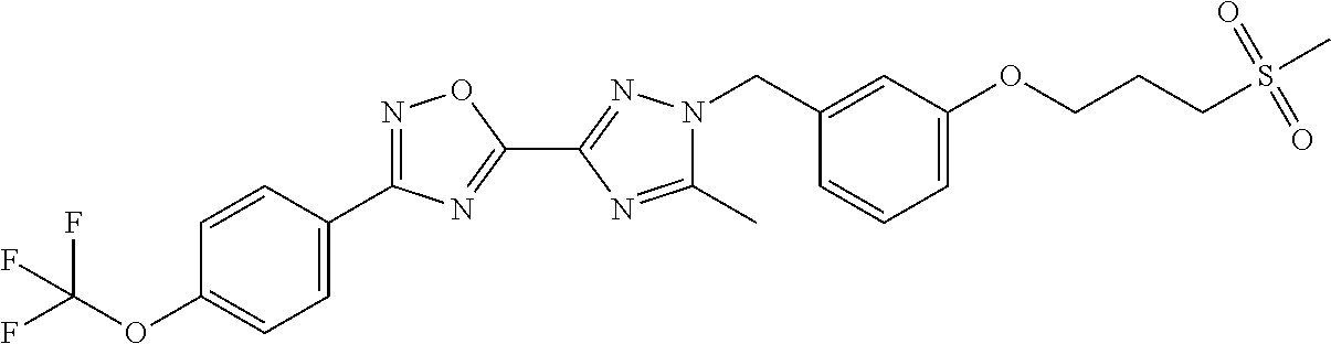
C1(C)=NC(C2=NC(C3=CC=C(OC(F)(F)F)C=C3)=NO2)=NN1CC1=CC(OCCCS(C)(=O)=O)=CC=C1
